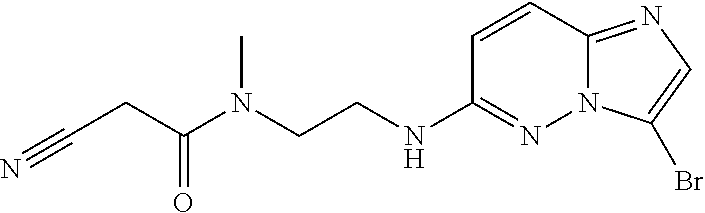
C1=CC2=NC=C(Br)N2N=C1NCCN(C(CC#N)=O)C
